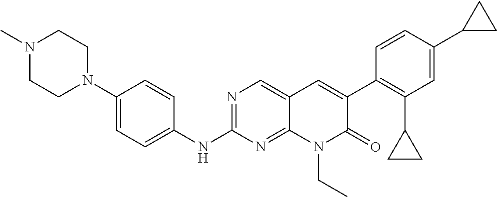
N1(C)CCN(C2=CC=C(NC3=NC=C4C(=N3)N(CC)C(=O)C(C3=C(C5CC5)C=C(C5CC5)C=C3)=C4)C=C2)CC1
